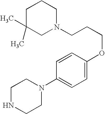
C1C(C)(C)CN(CCCOC2=CC=C(N3CCNCC3)C=C2)CC1
